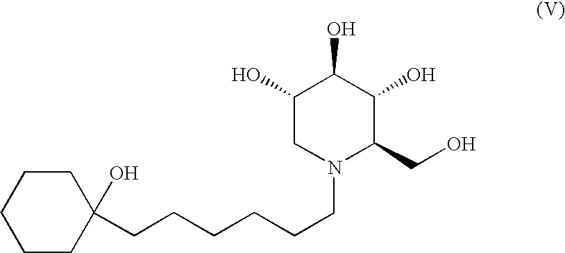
C(CCCCN1C(CO)C(O)C(O)C(O)C1)CC1(O)CCCCC1
